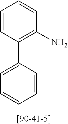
C1=CC(C2=CC=CC=C2)=C(N)C=C1
